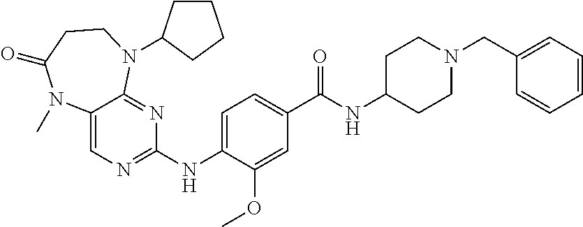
C1(NC2=NC=C3C(=N2)N(C2CCCC2)CCC(=O)N3C)=CC=C(C(NC2CCN(CC3=CC=CC=C3)CC2)=O)C=C1OC
